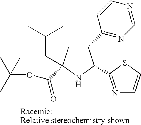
C1(C2=NC=NC=C2)CC(C(OC(C)(C)C)=O)(CC(C)C)NC1C1=NC=CS1
